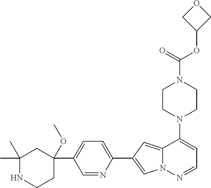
N1(C2=CC=NN3C2=CC(C2=CC=C(C4(OC)CC(C)(C)NCC4)C=N2)=C3)CCN(C(OC2COC2)=O)CC1
